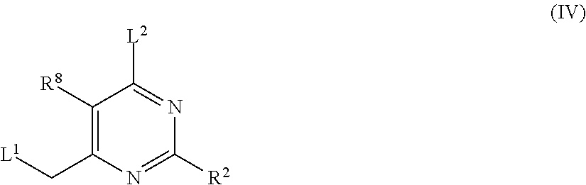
[L2]C1=NC([R2])=NC(C[L1])=C1[R8]
